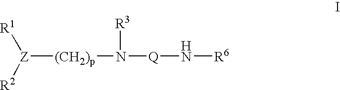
[(CH2)p]([Z]([R1])[R2])N([Q]N[R6])[R3]
